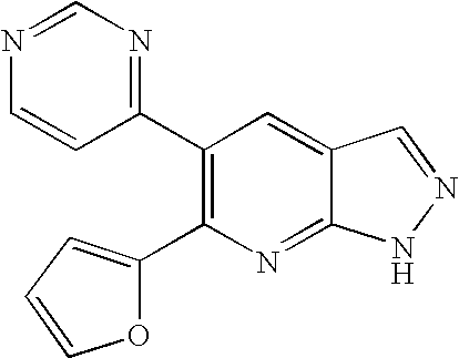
C1(C2=C(C3=NC=NC=C3)C=C3C(=N2)NN=C3)=CC=CO1
